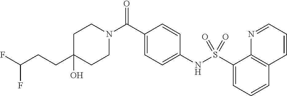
C1(O)(CCC(F)F)CCN(C(C2=CC=C(NS(C3=CC=CC4=C3N=CC=C4)(=O)=O)C=C2)=O)CC1
